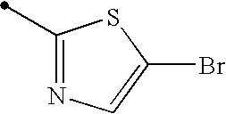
C1(C)=NC=C(Br)S1
